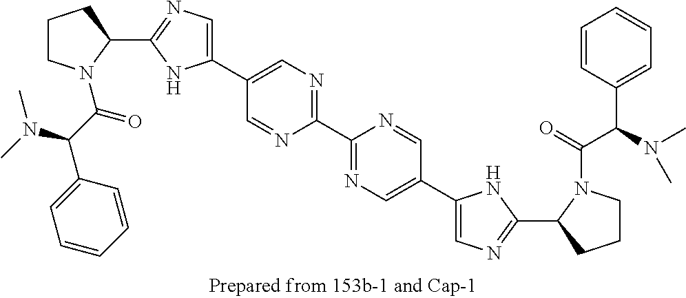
C1=C(C2=CN=C(C3CCCN3C(C(C3=CC=CC=C3)N(C)C)=O)N2)C=NC(C2=NC=C(C3=CN=C(C4CCCN4C(=O)C(N(C)C)C4=CC=CC=C4)N3)C=N2)=N1
